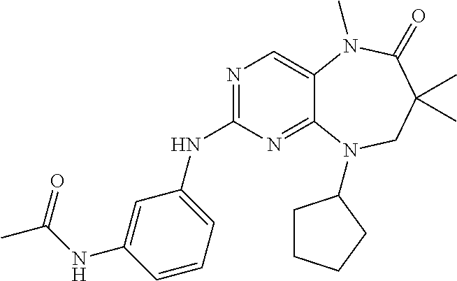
N1=C(NC2=CC=CC(NC(=O)C)=C2)N=C2C(=C1)N(C)C(=O)C(C)(C)CN2C1CCCC1
